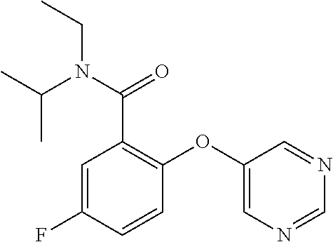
C1(OC2=C(C(=O)N(C(C)C)CC)C=C(F)C=C2)=CN=CN=C1
